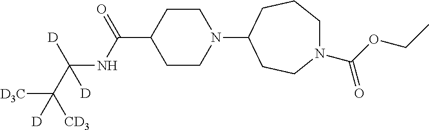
C1CN(C2CCN(C(OCC)=O)CCC2)CCC1C(=O)NC(C([CD3])([D3C])[D])([D])[D]
